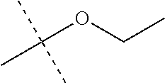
O(CC)C(C)(C)C
